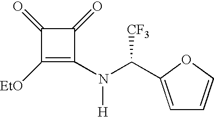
C1([EtO])=C(N([H])C([CF3])C2=CC=CO2)C(=O)C1=O
